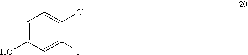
C1=C(O)C=C(F)C(Cl)=C1
